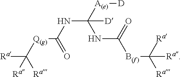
[Ra]C([Q(g)]C(NC([A(e)][D])(NC([B(f)]C([Ra])([Ra])[Ra])=O)[D])=O)([Ra])[Ra]
